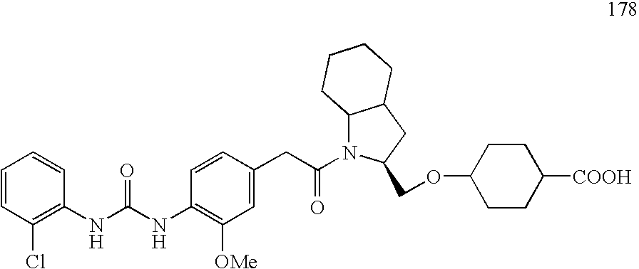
C1=CC(Cl)=C(NC(NC2=C([OMe])C=C(CC(=O)N3C(COC4CCC([COOH])CC4)CC4C3CCCC4)C=C2)=O)C=C1
